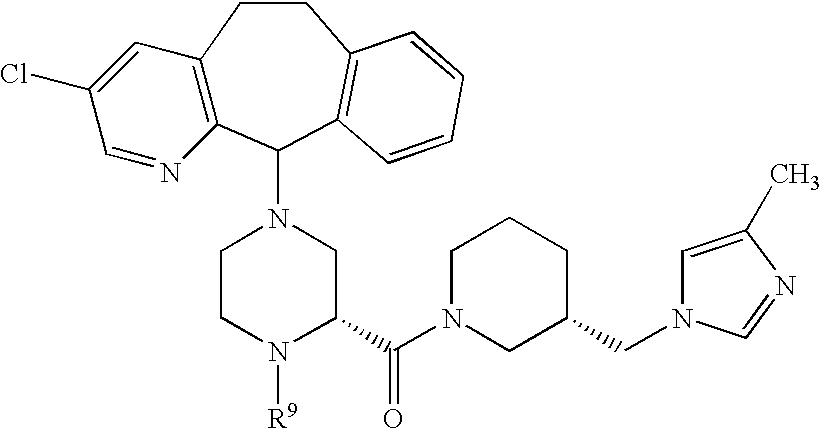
C12=C(C(N3CCN([R9])C(C(N4CC(CN5C=C(C)N=C5)CCC4)=O)C3)C3=C(CC1)C=CC=C3)N=CC(Cl)=C2
